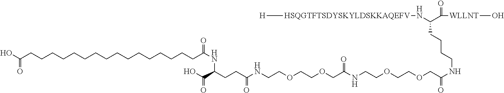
OC(CCCCCCCCCCCCCCCCC(=O)NC(CCC(NCCOCCOCC(=O)NCCOCCOCC(NCCCCC(C([WLLNT]O)=O)N[HSQGTFTSDYSKYLDSKKAQEFV][H])=O)=O)C(O)=O)=O.[H]
